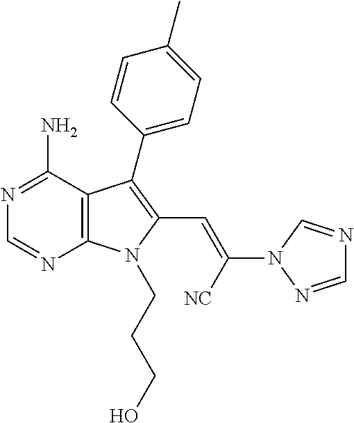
C12=C(C(N)=NC=N1)C(C1=CC=C(C)C=C1)=C(C=C([NC])N1N=CN=C1)N2CCCO
